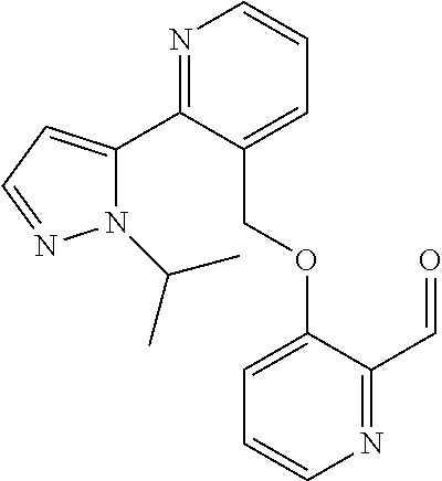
N1(C(C)C)C(C2=NC=CC=C2COC2=CC=CN=C2C=O)=CC=N1
